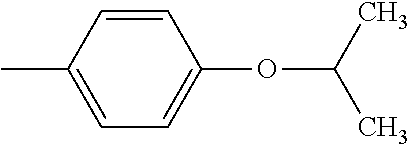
C1(C)=CC=C(OC(C)C)C=C1
